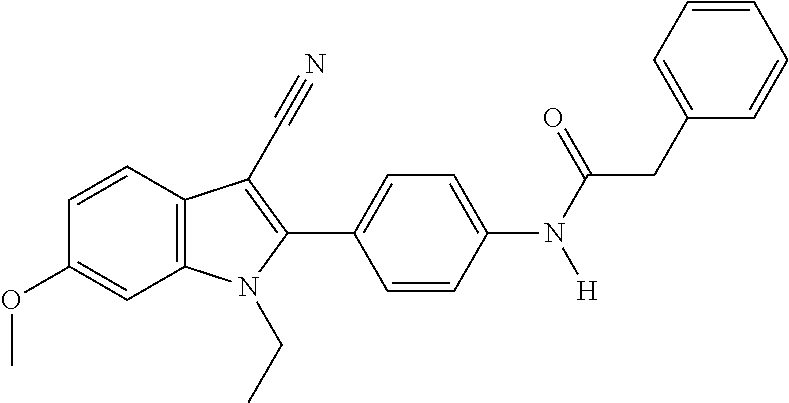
C1=CC2=C(C=C1OC)N(CC)C(C1=CC=C(N([H])C(CC3=CC=CC=C3)=O)C=C1)=C2C#N
